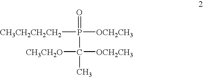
[CH3CH2CH2CH2]P(=O)(C(C)([CH3CH2O])[OCH2CH3])[OCH2CH3]
